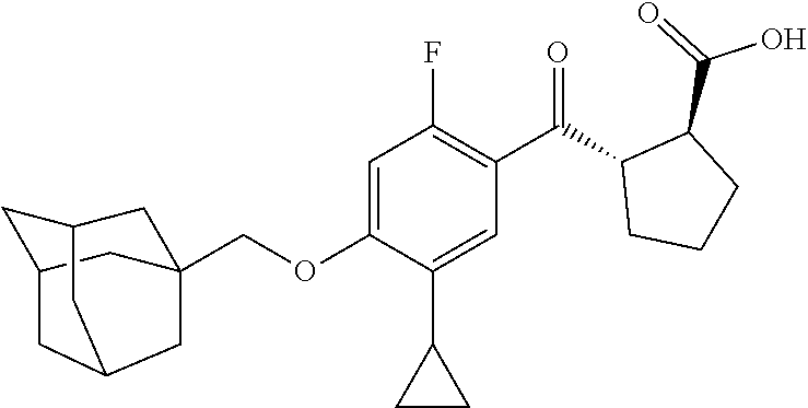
C(OC1=CC(F)=C(C(=O)C2CCCC2C(O)=O)C=C1C1CC1)C12CC3CC(C1)CC(C3)C2
